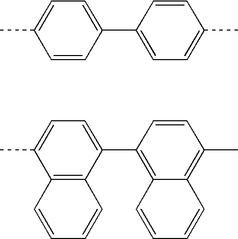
C1=CC(C2=CC=C(C)C=C2)=CC=C1C.C12=C(C(C3=C4C(=C(C)C=C3)C=CC=C4)=CC=C1C)C=CC=C2
